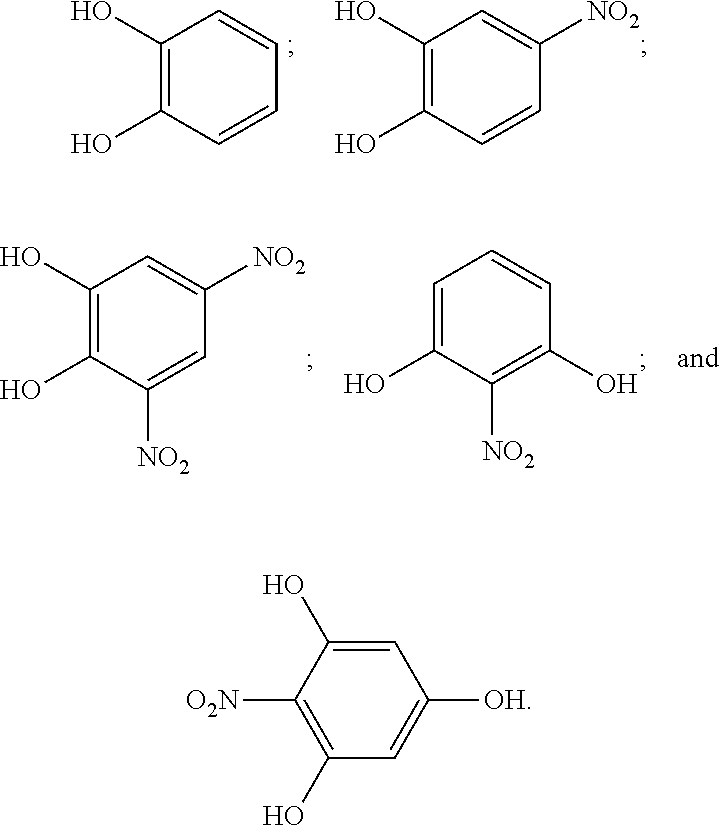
C1(O)=C(O)C=CC=C1.C1(O)=C(O)C=CC([NO2])=C1.C1(O)=C(O)C([NO2])=CC([NO2])=C1.C1=C(O)C([NO2])=C(O)C=C1.C1=C(O)C([O2N])=C(O)C=C1[OH]
